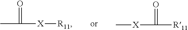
CC(=O)[X][R11].C[X]C(=O)[R11]
